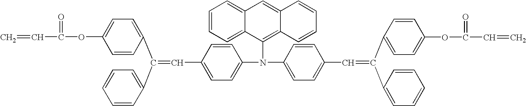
C1(OC(=O)C=C)=CC=C(C(C2=CC=CC=C2)=CC2=CC=C(N(C3=C4C(=CC5=CC=CC=C35)C=CC=C4)C3=CC=C(C=C(C4=CC=C(OC(=O)C=C)C=C4)C4=CC=CC=C4)C=C3)C=C2)C=C1
